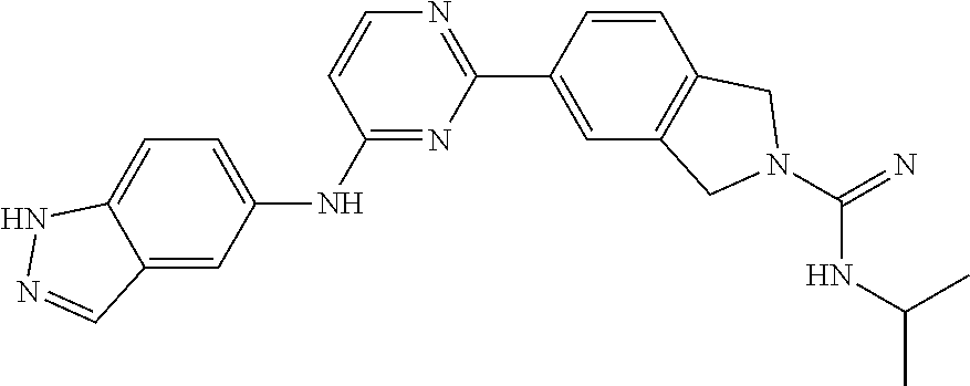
C12=CC=C(NC3=NC(C4=CC5=C(C=C4)CN(C(=N)NC(C)C)C5)=NC=C3)C=C1C=NN2
